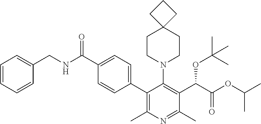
C1(C2=C(C)N=C(C)C(C(C(=O)OC(C)C)OC(C)(C)C)=C2N2CCC3(CC2)CCC3)=CC=C(C(NCC2=CC=CC=C2)=O)C=C1
